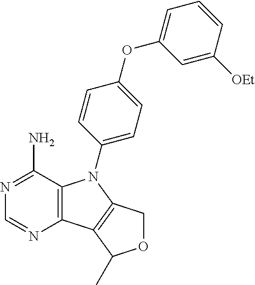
C12=C(C(N)=NC=N1)N(C1=CC=C(OC3=CC=CC([OEt])=C3)C=C1)C1=C2C(C)OC1
